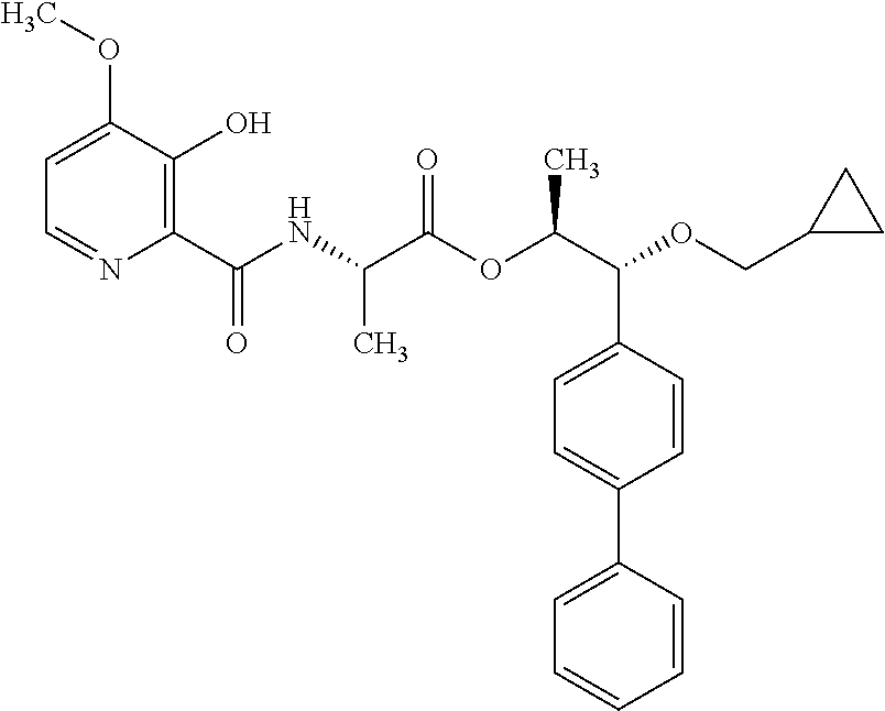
N(C(C(OC(C(OCC1CC1)C1=CC=C(C2=CC=CC=C2)C=C1)C)=O)C)C(C1=C(O)C(OC)=CC=N1)=O
